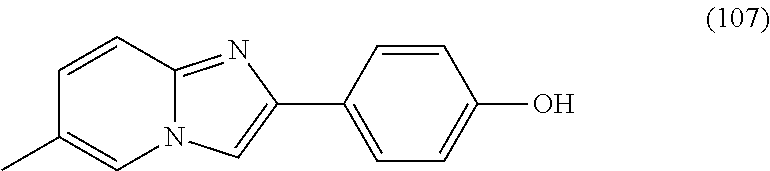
C1(C2=CN3C(=N2)C=CC(C)=C3)=CC=C(O)C=C1
